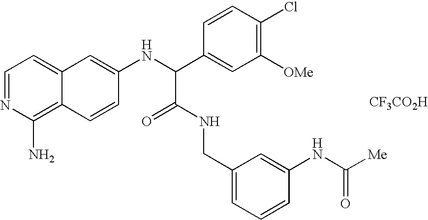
C1=NC(N)=C2C(=C1)C=C(NC(C1=CC([OMe])=C(Cl)C=C1)C(=O)NCC1=CC=CC(NC([Me])=O)=C1)C=C2.[CF3CO2H]
